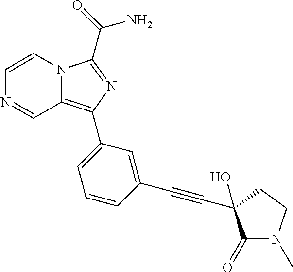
C12=C(C3=CC=CC(C#CC4(O)C(=O)N(C)CC4)=C3)N=C(C(=O)N)N1C=CN=C2
